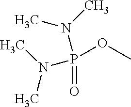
N(P(=O)(OC)N(C)C)(C)C
